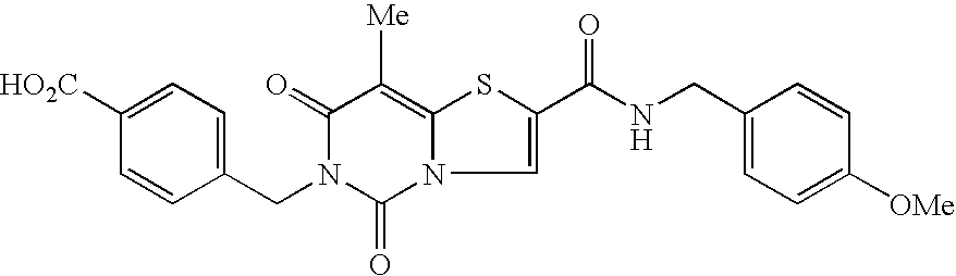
C1=C(CN2C(=O)C([Me])=C3N(C2=O)C=C(C(NCC2=CC=C([OMe])C=C2)=O)S3)C=CC([HO2C])=C1
